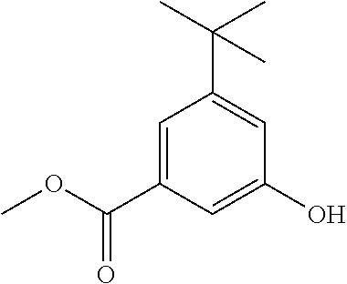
C1=C(C(OC)=O)C=C(O)C=C1C(C)(C)C
